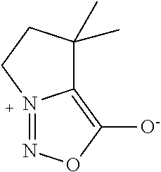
C12=C([O-])ON=N1CCC2(C)C
